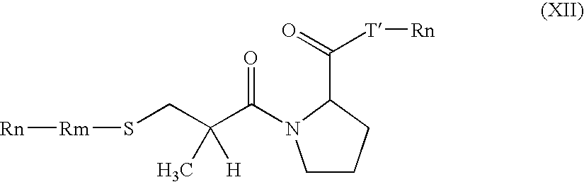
C1CCC(C([T][Rn])=O)N1C(C(CS[Rm][Rn])([H])C)=O
